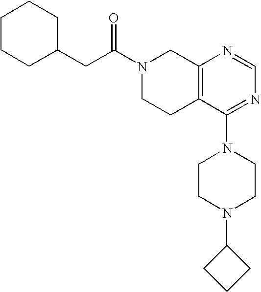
C(C1CCCCC1)C(N1CCC2=C(C1)N=CN=C2N1CCN(C2CCC2)CC1)=O
